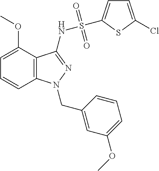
C1=C(OC)C2=C(C=C1)N(CC1=CC(OC)=CC=C1)N=C2NS(=O)(=O)C1=CC=C(Cl)S1
